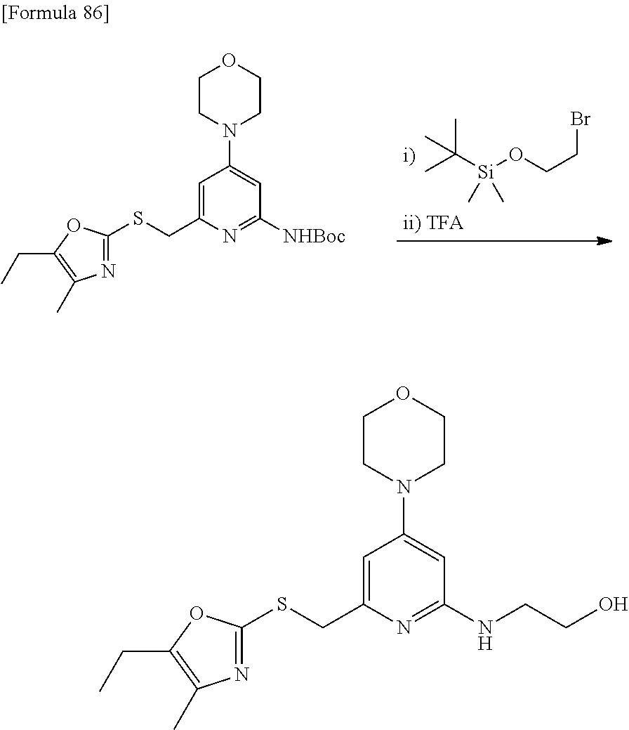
C1=C(CSC2=NC(C)=C(CC)O2)N=C(NCCO)C=C1N1CCOCC1.C1=C(CSC2=NC(C)=C(CC)O2)N=C([NHBoc])C=C1N1CCOCC1.CC([Si](OCCBr)(C)C)(C)C
